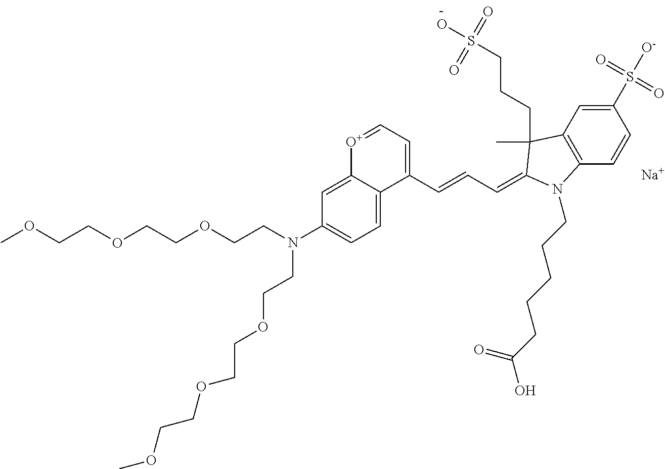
[Na].C(COCCN(CCOCCOCCOC)C1=CC=C2C(=C1)[O+]=CC=C2C=CC=C1C(C)(CCCS(O)(=O)=O)C2=C(C=CC(S([O-])(=O)=O)=C2)N1CCCCCC(O)=O)OCCOC
